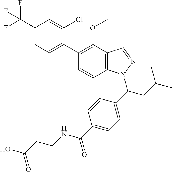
C1(C(F)(F)F)=CC=C(C2=C(OC)C3=C(C=C2)N(C(C2=CC=C(C(NCCC(O)=O)=O)C=C2)CC(C)C)N=C3)C(Cl)=C1
